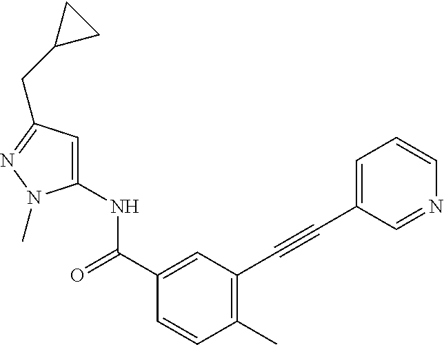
C1(C)=C(C#CC2=CC=CN=C2)C=C(C(NC2=CC(CC3CC3)=NN2C)=O)C=C1
